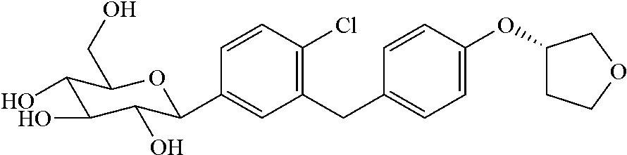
C1=CC(Cl)=C(CC2=CC=C(OC3CCOC3)C=C2)C=C1C1C(O)C(O)C(O)C(CO)O1
